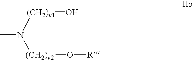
CN([(CH2)v1]O)[(CH2)v2]O[R]
